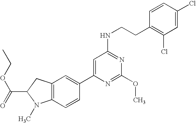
C(C1N(C)C2=C(C1)C=C(C1=CC(NCCC3=C(Cl)C=C(Cl)C=C3)=NC(OC)=N1)C=C2)(=O)OCC
